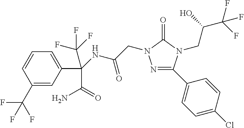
N1=C(C2=CC=C(Cl)C=C2)N(CC(C(F)(F)F)O)C(=O)N1CC(NC(C1=CC=CC(C(F)(F)F)=C1)(C(F)(F)F)C(=O)N)=O
